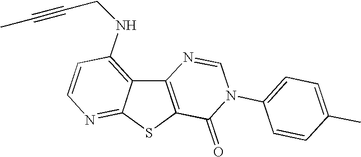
C12=C(SC3=NC=CC(NCC#CC)=C13)C(=O)N(C1=CC=C(C)C=C1)C=N2
